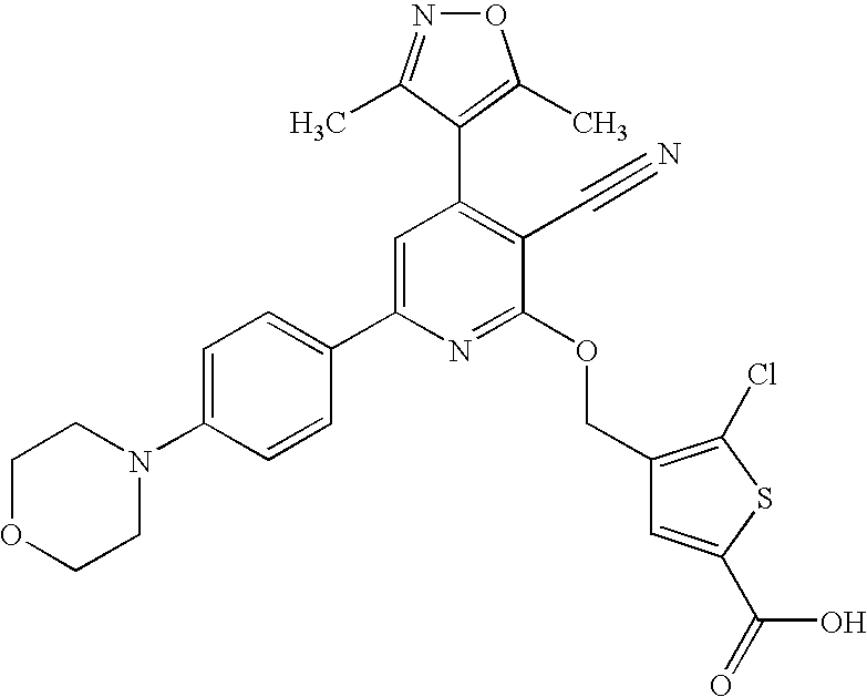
C1OCCN(C2=CC=C(C3=CC(C4=C(C)ON=C4C)=C(C#N)C(OCC4=C(Cl)SC(C(=O)O)=C4)=N3)C=C2)C1
